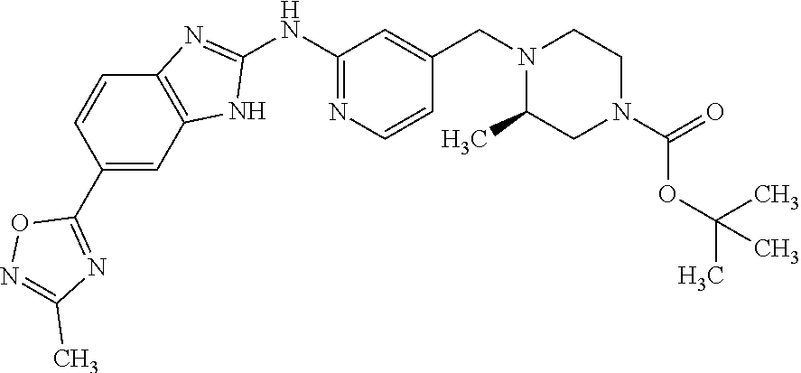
C1(NC2=NC3=C(N2)C=C(C2=NC(C)=NO2)C=C3)=NC=CC(CN2C(C)CN(C(=O)OC(C)(C)C)CC2)=C1
